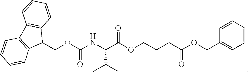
C1=CC=CC2=C1C1=C(C2COC(NC(C(=O)OCCCC(OCC2=CC=CC=C2)=O)C(C)C)=O)C=CC=C1
